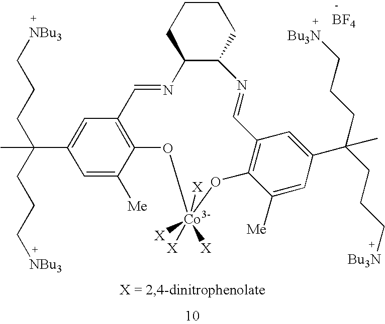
C1=C([Me])C2=C(C=C1C(C)(CCC[NBu3])CCC[NBu3])C=NC1CCCCC1N=CC1=C(C([Me])=CC(C(C)(CCC[Bu3N])CCC[Bu3N])=C1)O[Co]([X])([X])([X])([X])O2.[BF4]
